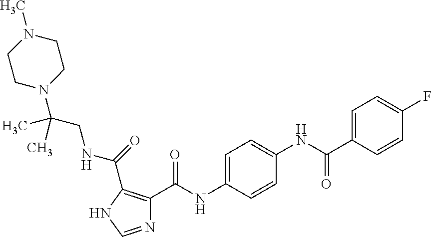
N1=CNC(C(NCC(N2CCN(C)CC2)(C)C)=O)=C1C(NC1=CC=C(NC(C2=CC=C(F)C=C2)=O)C=C1)=O
